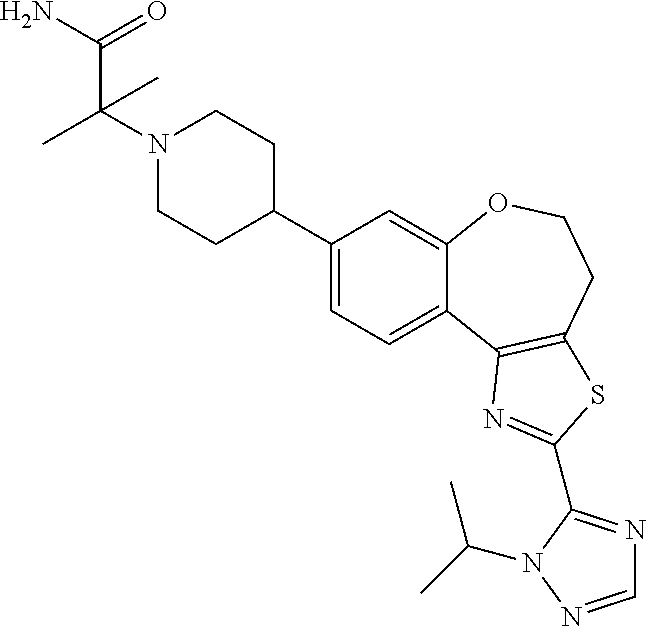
C1=C(C2CCN(C(C)(C(N)=O)C)CC2)C=C2C(=C1)C1=C(CCO2)SC(C2=NC=NN2C(C)C)=N1
